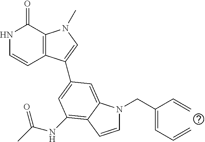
N1C=CC2=C(C1=O)N(C)C=C2C1=CC(NC(C)=O)=C2C(=C1)N(CC(=CC=C)C=C)C=C2
